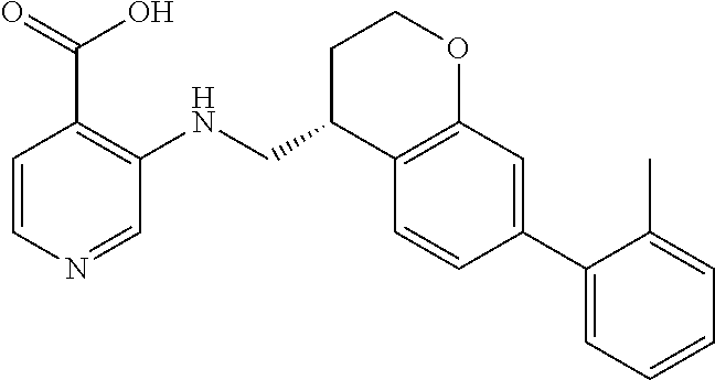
C1=CC(C2=CC=CC=C2C)=CC2=C1C(CNC1=C(C(O)=O)C=CN=C1)CCO2
